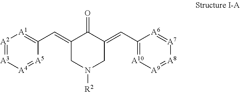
C1(=CC2=[A1][A2]=[A3][A4]=[A5]2)CN([R2])CC(=CC2=[A10][A9]=[A8][A7]=[A6]2)C1=O
